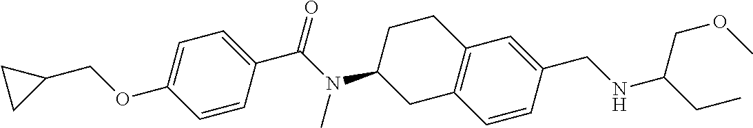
C1=C(OCC2CC2)C=CC(C(N(C2CC3=C(CC2)C=C(CNC(CC)COC)C=C3)C)=O)=C1
